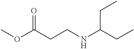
O(C(CCNC(CC)CC)=O)C
